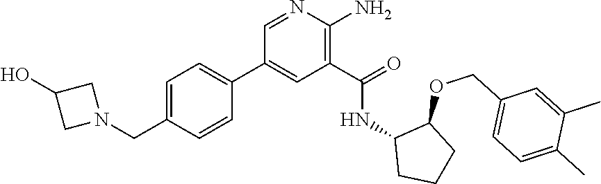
C1=NC(N)=C(C(=O)NC2CCCC2OCC2=CC=C(C)C(C)=C2)C=C1C1=CC=C(CN2CC(O)C2)C=C1
